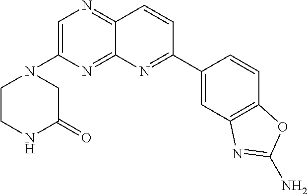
C1=C(N2CCNC(=O)C2)N=C2C(=N1)C=CC(C1=CC3=C(C=C1)OC(N)=N3)=N2
